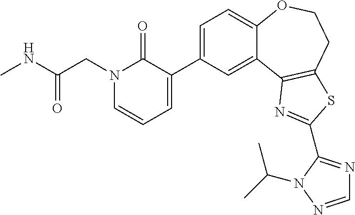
C1(C2=CC=CN(CC(NC)=O)C2=O)=CC=C2C(=C1)C1=C(CCO2)SC(C2=NC=NN2C(C)C)=N1
